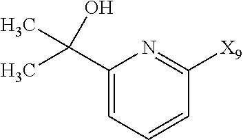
C1(C(C)(O)C)=CC=CC([X9])=N1
